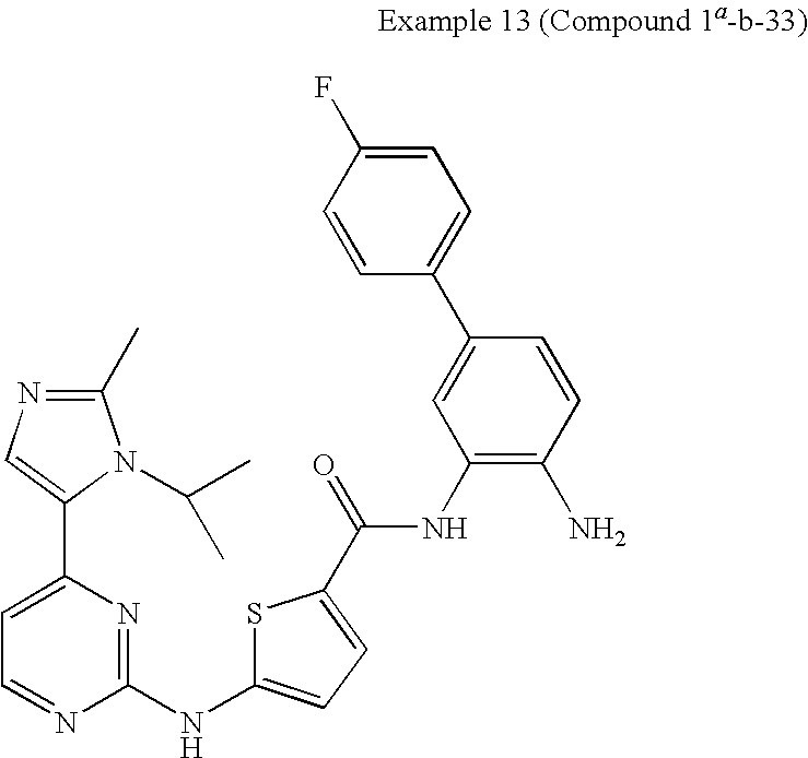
C1(C)=NC=C(C2=CC=NC(NC3=CC=C(C(=O)NC4=C(N)C=CC(C5=CC=C(F)C=C5)=C4)S3)=N2)N1C(C)C
